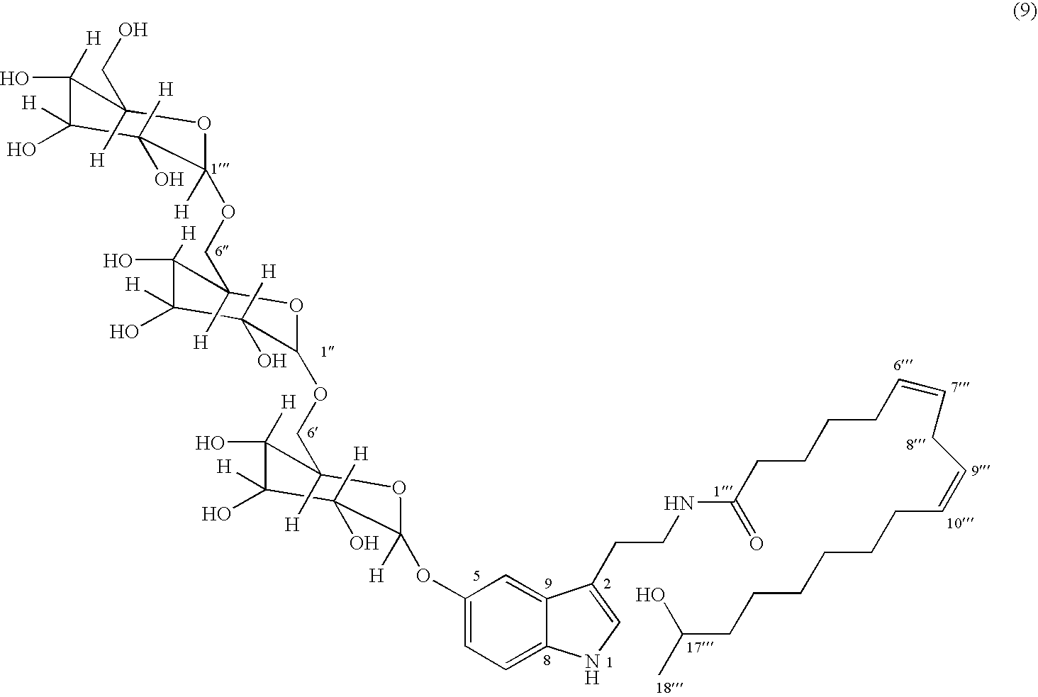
C1(O)([H])C(O)([H])C([H])(O)C([H])(OCC2([H])C(O)([H])C(O)([H])C([H])(O)C(OCC3([H])C(O)([H])C(O)([H])C([H])(O)C([H])(OC4=CC=C5C(=C4)C(CCNC(CCCCC=CCC=CCCCCCCC(C)O)=O)=CN5)O3)O2)OC1(CO)[H]
